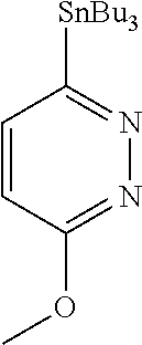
C1=CC(OC)=NN=C1[SnBu3]
